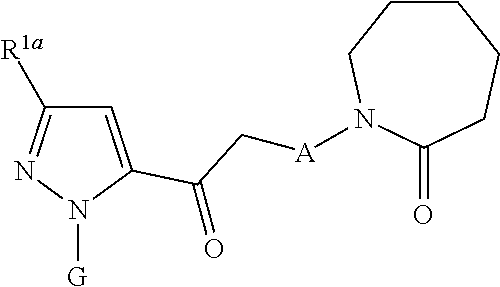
C1=C(C(C[A]N2CCCCCC2=O)=O)N([G])N=C1[R1a]
